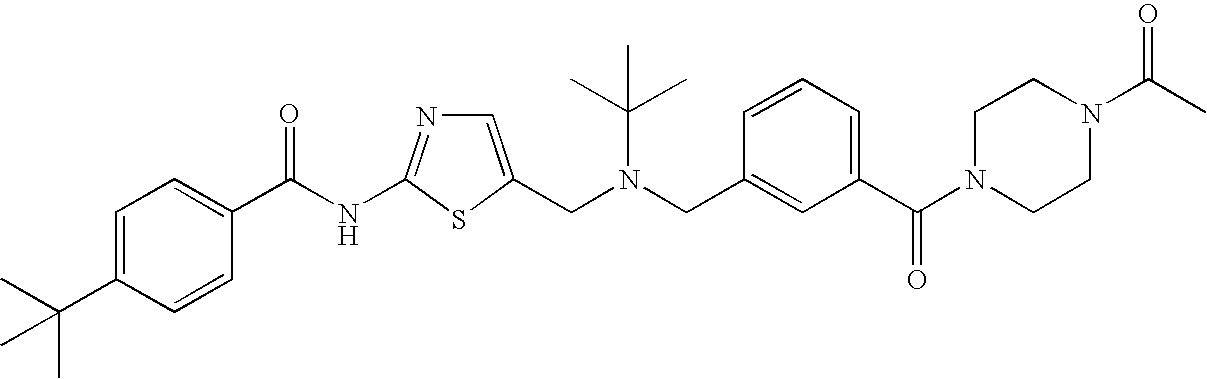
C1=C(CN(CC2=CC(C(=O)N3CCN(C(=O)C)CC3)=CC=C2)C(C)(C)C)SC(NC(=O)C2=CC=C(C(C)(C)C)C=C2)=N1
